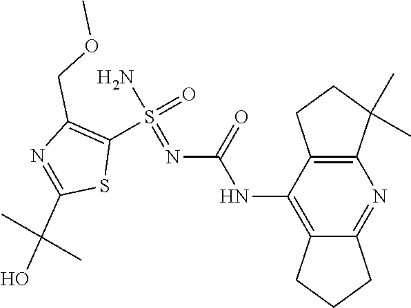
S(=O)(N)(=NC(NC1=C2CCCC2=NC2=C1CCC2(C)C)=O)C1=C(COC)N=C(C(C)(O)C)S1
